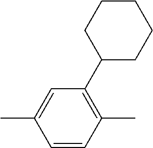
C1=CC(C)=C(C2CCCCC2)C=C1C
